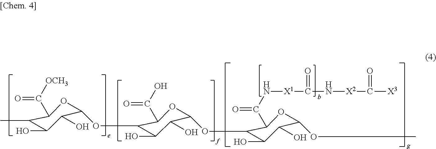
C1(C)C(O)C(O)C(OC2C(O)C(O)C(OC3C(O)C(O)C(OC)OC3C(N[X1]C(=O)N[X2]C(=O)[X3])=O)OC2C(O)=O)OC1C([OCH3])=O
